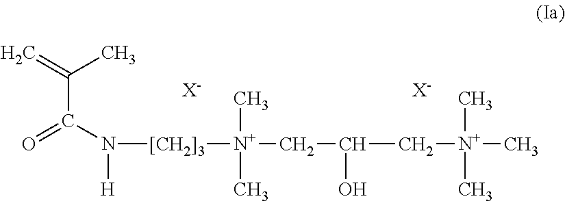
C(C(N([[CH2]3][N+](CC(C[N+](C)(C)C)O)(C)C)[H])=O)(=C)C.[X-].[X-]
